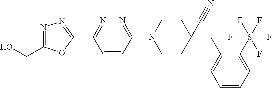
OCC1=NN=C(C2=NN=C(N3CCC(C#N)(CC4=CC=CC=C4S(F)(F)(F)(F)F)CC3)C=C2)O1
